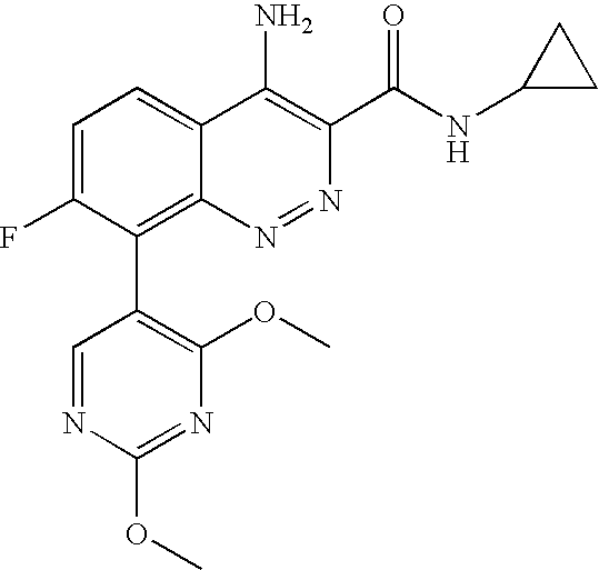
C1=NC(OC)=NC(OC)=C1C1=C2C(=CC=C1F)C(N)=C(C(NC1CC1)=O)N=N2
